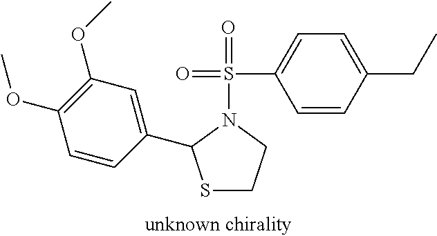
S1CCN(S(=O)(C2=CC=C(CC)C=C2)=O)C1C1=CC(OC)=C(OC)C=C1
